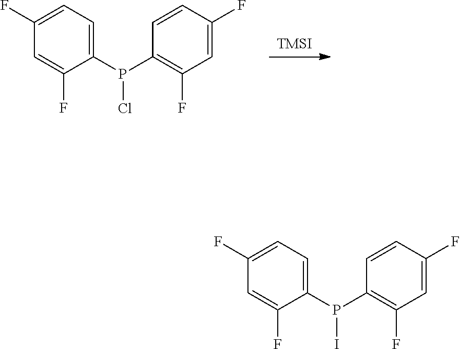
[TMSI].C1=C(F)C(P(Cl)C2=C(F)C=C(F)C=C2)=CC=C1F.C1=C(F)C(P(I)C2=C(F)C=C(F)C=C2)=CC=C1F
